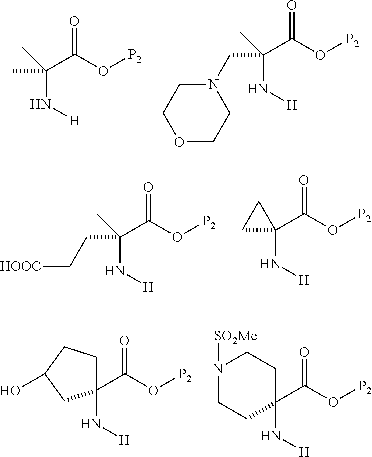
C(N[H])(C)(C(O[P2])=O)C.C(N[H])(C)(C(O[P2])=O)CN1CCOCC1.C(N[H])(C)(C(O[P2])=O)CC[HOOC].C1(N[H])(C(O[P2])=O)CC1.C1(N[H])(C(O[P2])=O)CCC(O)C1.C1(N[H])(C(O[P2])=O)CCN([SO2Me])CC1
